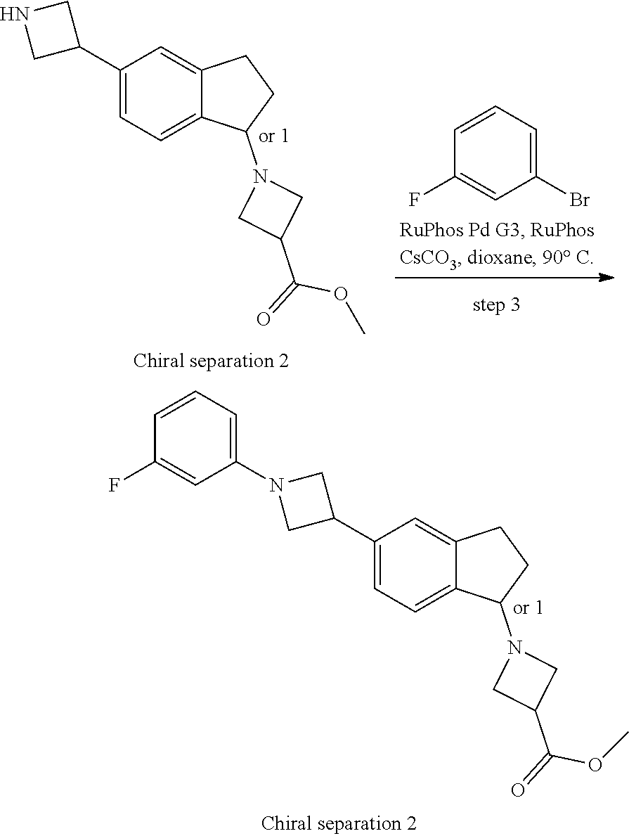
C1(C2CN(C3=CC=CC(F)=C3)C2)=CC=C2C(=C1)CCC2N1CC(C(=O)OC)C1.C1(C2CNC2)=CC=C2C(=C1)CCC2N1CC(C(=O)OC)C1.C1=CC=C(Br)C=C1F
